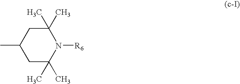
CC1CC(C)(C)N([R6])C(C)(C)C1
